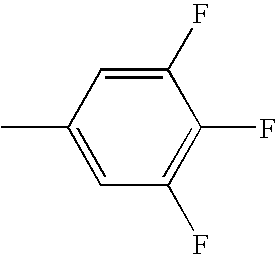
CC1=CC(F)=C(F)C(F)=C1
